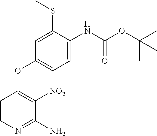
C1(SC)=CC(OC2=C([NO2])C(N)=NC=C2)=CC=C1NC(OC(C)(C)C)=O
